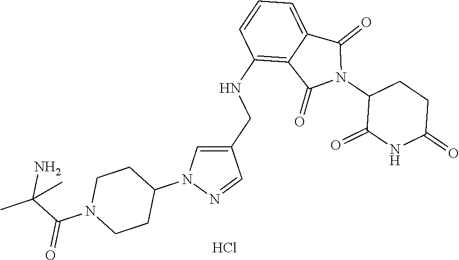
C1(NCC2=CN(C3CCN(C(=O)C(N)(C)C)CC3)N=C2)=C2C(=CC=C1)C(=O)N(C1C(=O)NC(=O)CC1)C2=O.Cl
